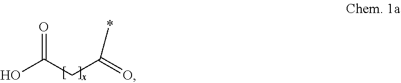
OC(CC(=O)C)=O
